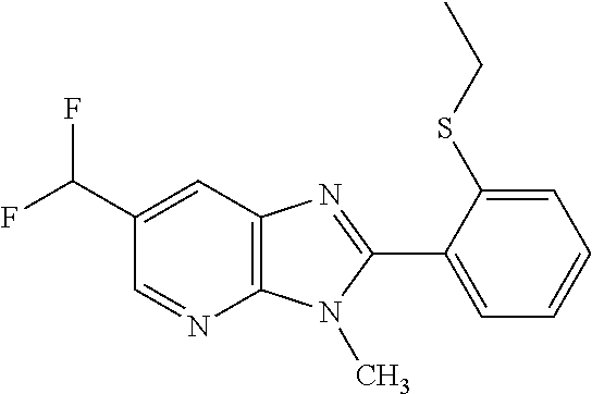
C12=C(C=C(C(F)F)C=N1)N=C(C1=CC=CC=C1SCC)N2C
